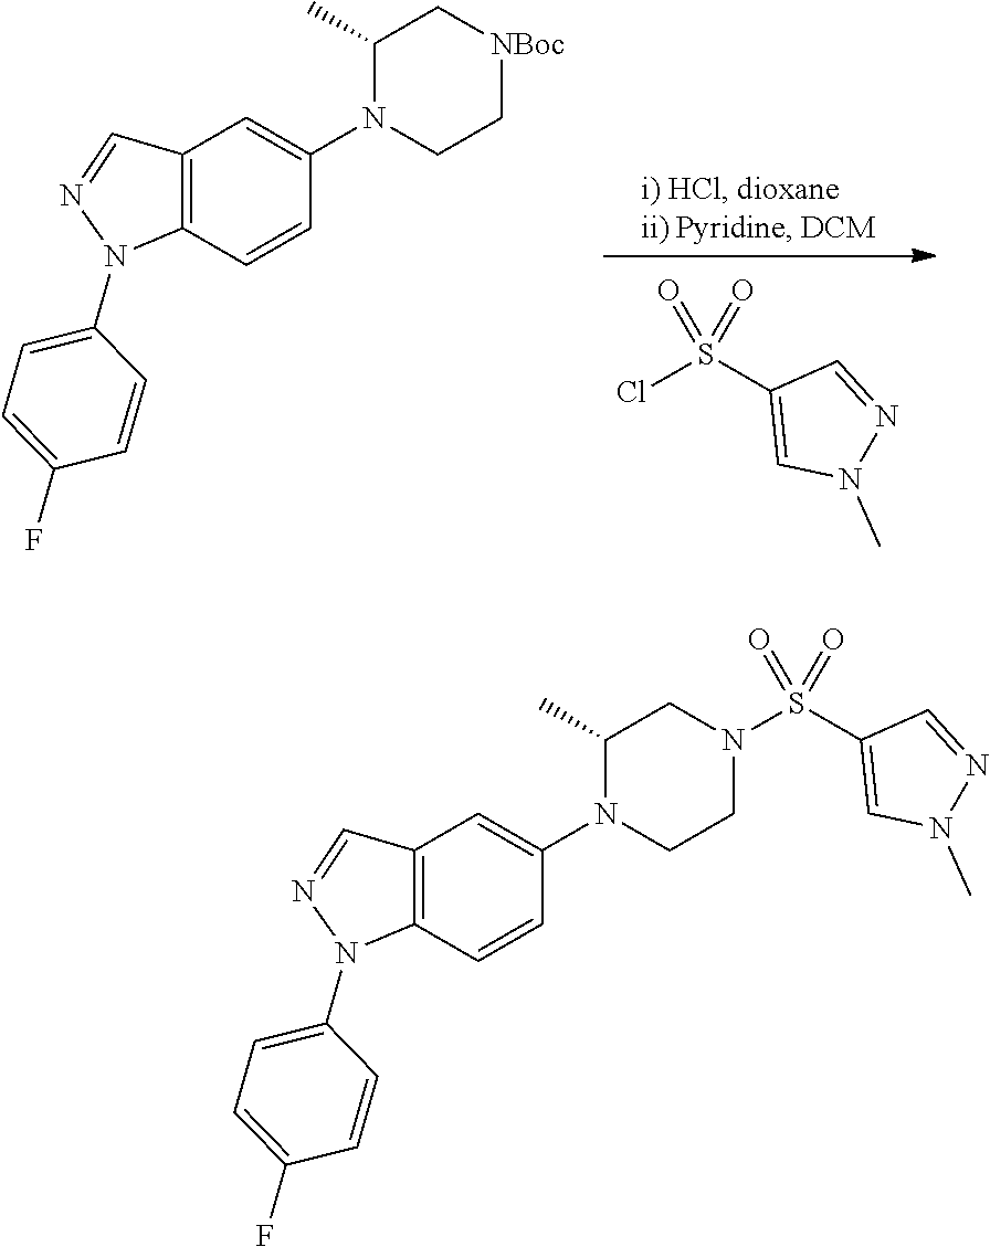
ClS(C1=CN(C)N=C1)(=O)=O.C1=C(N2C3=C(C=N2)C=C(N2CC[NBoc]CC2C)C=C3)C=CC(F)=C1.C1=C(N2C3=C(C=N2)C=C(N2CCN(S(C4=CN(C)N=C4)(=O)=O)CC2C)C=C3)C=CC(F)=C1
